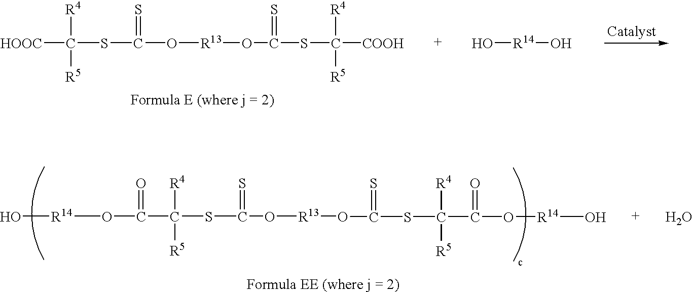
[HOOC]C(SC(O[R13]OC(SC([COOH])([R4])[R5])=S)=S)([R4])[R5].O[R14]O.O.O[R14]OC(C(SC(O[R13]OC(SC(C(O[R14]O)=O)([R4])[R5])=S)=S)([R4])[R5])=O
